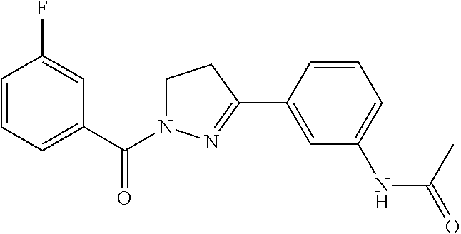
C1=CC=C(C(N2CCC(C3=CC(NC(C)=O)=CC=C3)=N2)=O)C=C1F
